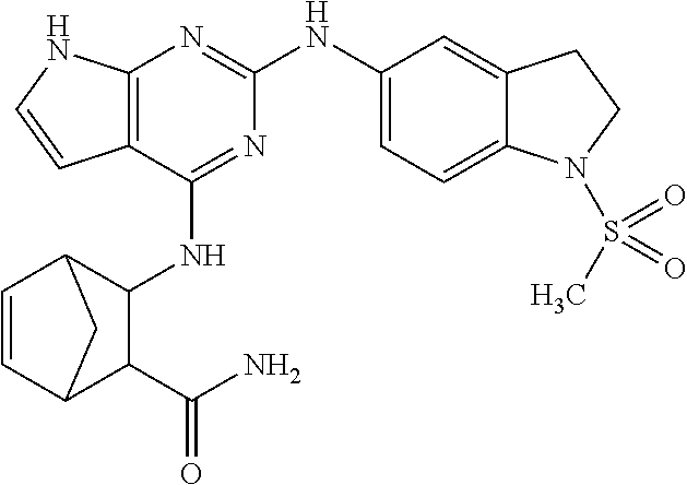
C12=C(C(NC3C4C=CC(C3C(N)=O)C4)=NC(NC3=CC=C4C(=C3)CCN4S(C)(=O)=O)=N1)C=CN2
